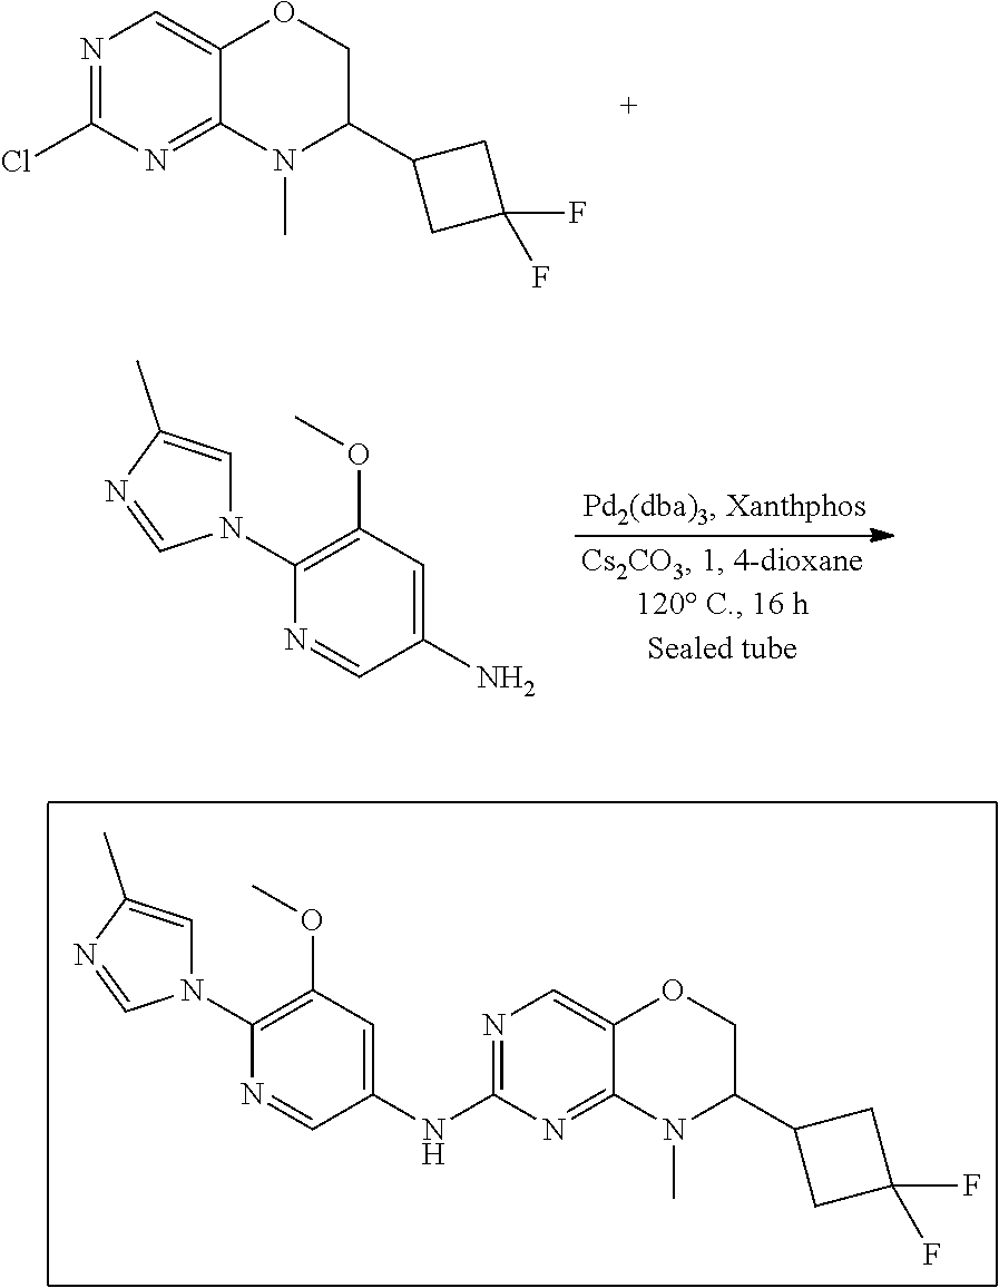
N1=C(NC2=CC(OC)=C(N3C=C(C)N=C3)N=C2)N=C2C(=C1)OCC(C1CC(F)(F)C1)N2C.N1=C(Cl)N=C2C(=C1)OCC(C1CC(F)(F)C1)N2C.C1(N2C=C(C)N=C2)=C(OC)C=C(N)C=N1
